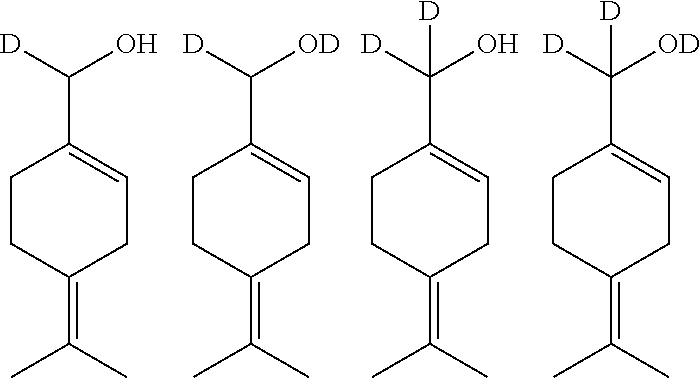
C1CC(=C(C)C)CC=C1C([D])O.C1CC(=C(C)C)CC=C1C([D])[OD].C1CC(=C(C)C)CC=C1C([D])(O)[D].C1CC(=C(C)C)CC=C1C([D])([OD])[D]
